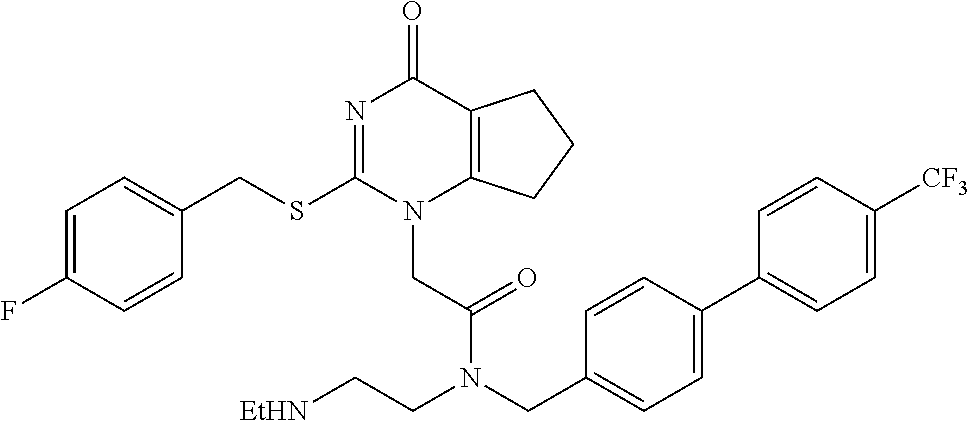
C1=C(F)C=CC(CSC2=NC(=O)C3=C(N2CC(=O)N(CC2=CC=C(C4=CC=C([CF3])C=C4)C=C2)CC[EtHN])CCC3)=C1
